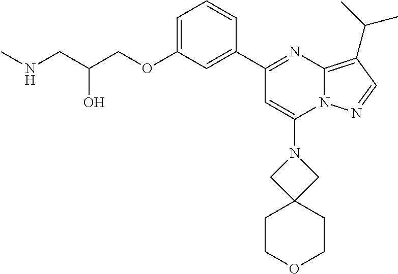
C1=C(OCC(CNC)O)C=C(C2=NC3=C(C(C)C)C=NN3C(N3CC4(C3)CCOCC4)=C2)C=C1
